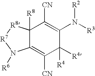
C12=C([CN])C([R4])([R4])C(N([R3])[R2])=C([CN])C1([R8])[R8][R7]N2[R6]
